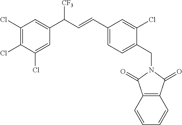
C1(Cl)=C(Cl)C(Cl)=CC(C(C=CC2=CC=C(CN3C(=O)C4=C(C3=O)C=CC=C4)C(Cl)=C2)[CF3])=C1
